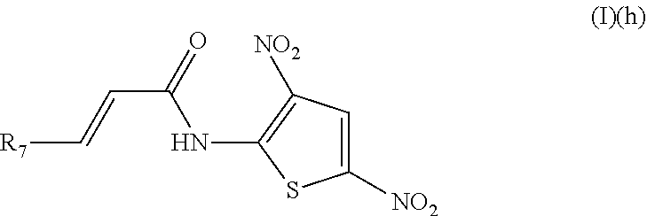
C1=C([NO2])SC(NC(=O)C=C[R7])=C1[NO2]
